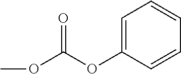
O=C(OC1=CC=CC=C1)OC
